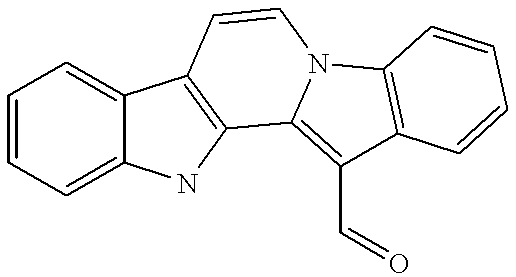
C1=CC=C2C(=C1)C1=C(N2)C2=C(C=O)C3=C(N2C=C1)C=CC=C3
